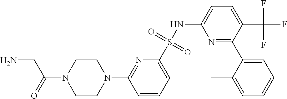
C1=CC=C(S(NC2=CC=C(C(F)(F)F)C(C3=CC=CC=C3C)=N2)(=O)=O)N=C1N1CCN(C(CN)=O)CC1
